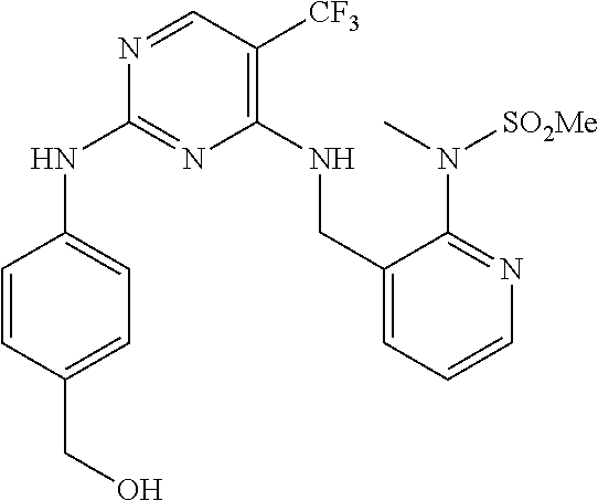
N1=CC([CF3])=C(NCC2=CC=CN=C2N(C)[SO2Me])N=C1NC1=CC=C(CO)C=C1
